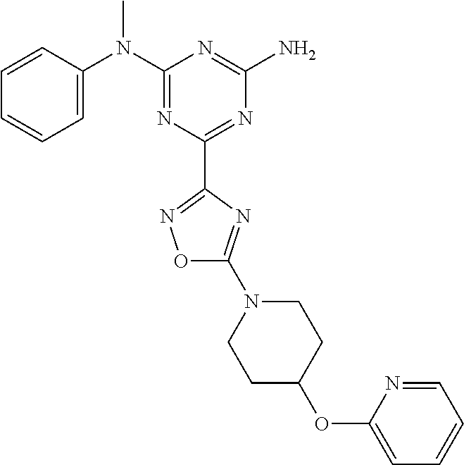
C1=CC(N(C2=NC(C3=NOC(N4CCC(OC5=CC=CC=N5)CC4)=N3)=NC(N)=N2)C)=CC=C1
